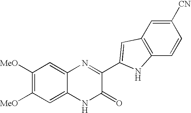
C1([MeO])=C([MeO])C=C2C(=C1)N=C(C1=CC3=C(C=CC([CN])=C3)N1)C(=O)N2
